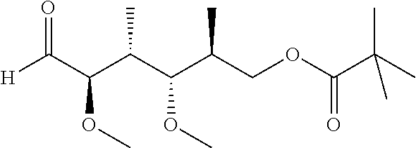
C(C(C(C(COC(C(C)(C)C)=O)C)OC)C)(C(=O)[H])OC
